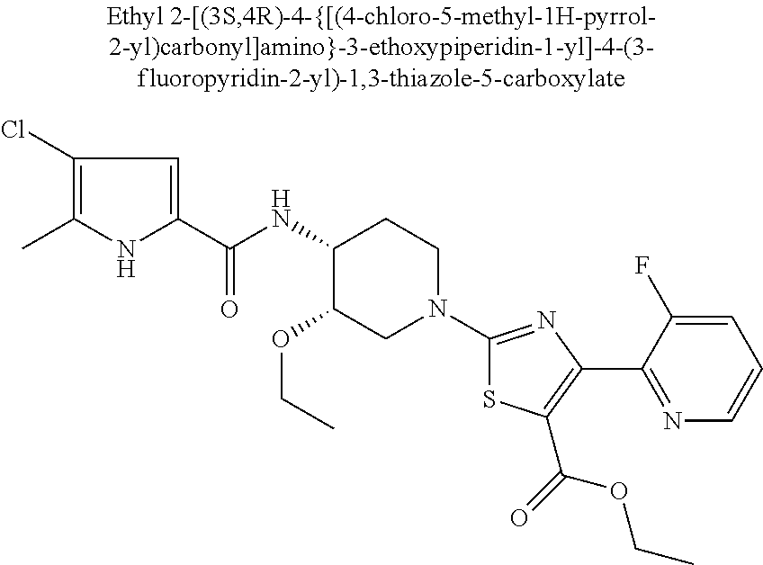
C(C)OC1C(NC(C2=CC(Cl)=C(C)N2)=O)CCN(C2=NC(C3=NC=CC=C3F)=C(C(=O)OCC)S2)C1
